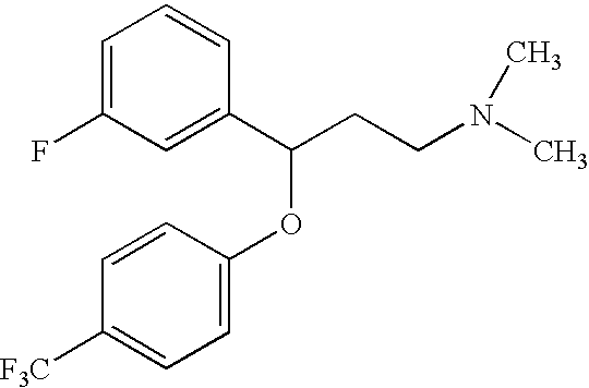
C1=C(F)C=C(C(OC2=CC=C([F3C])C=C2)CCN(C)C)C=C1
